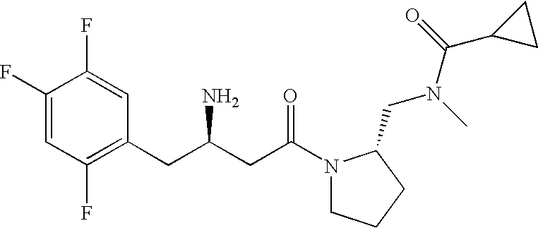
C1(F)=CC(F)=C(CC(N)CC(=O)N2CCCC2CN(C(=O)C2CC2)C)C=C1F
